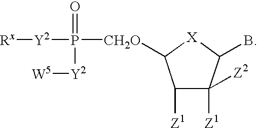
C1([Z1])C([Z1])([Z2])C(B)[X]C1[CH2O]P(=O)([Y2][W5])[Y2][Rx]
